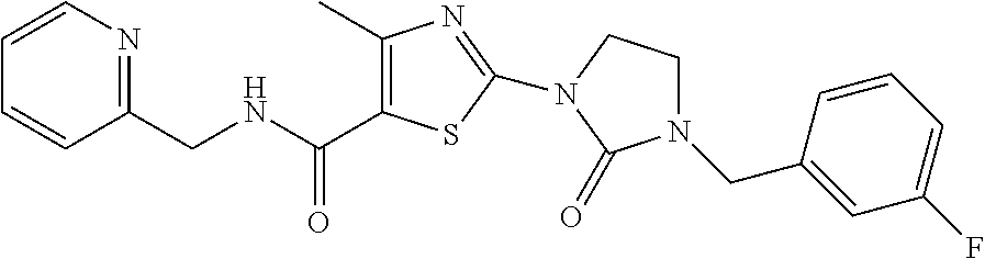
C1=CN=C(CNC(=O)C2=C(C)N=C(N3CCN(CC4=CC(F)=CC=C4)C3=O)S2)C=C1
